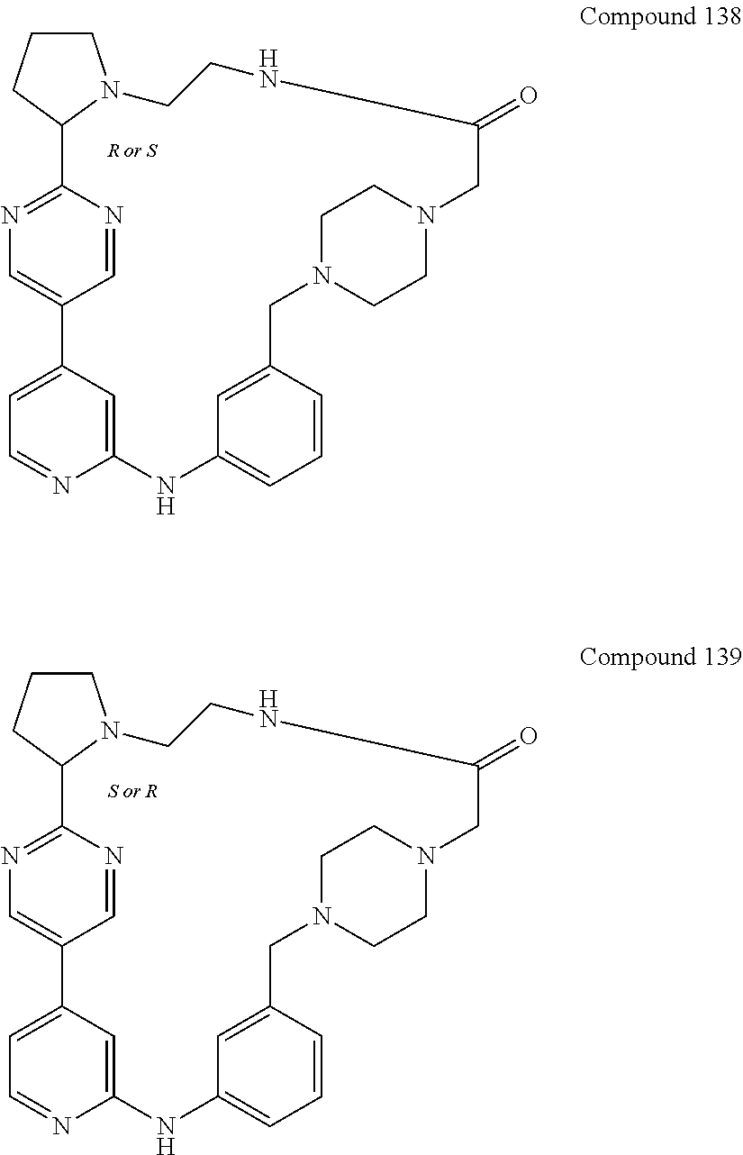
C1=NC2=NC=C1C1=CC=NC(=C1)NC1=CC=CC(=C1)CN1CCN(CC1)CC(=O)NCCN1C2CCC1.C1=NC2=NC=C1C1=CC=NC(=C1)NC1=CC=CC(=C1)CN1CCN(CC1)CC(=O)NCCN1C2CCC1
